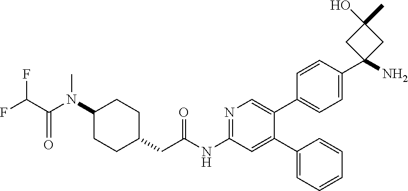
C1(N(C(C(F)F)=O)C)CCC(CC(NC2=NC=C(C3=CC=C(C4(N)CC(O)(C)C4)C=C3)C(C3=CC=CC=C3)=C2)=O)CC1
